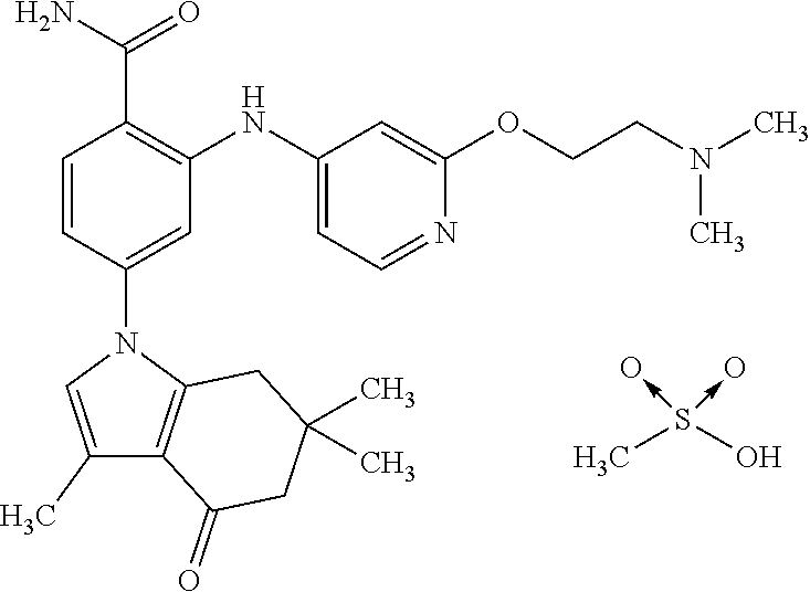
C1=CC(N2C3=C(C(C)=C2)C(=O)CC(C)(C)C3)=CC(NC2=CC=NC(OCCN(C)C)=C2)=C1C(=O)N.CS(O)(->O)->O
